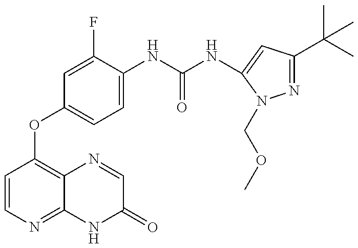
C1=CN=C2C(=C1OC1=CC=C(NC(=O)NC3=CC(C(C)(C)C)=NN3COC)C(F)=C1)N=CC(=O)N2
